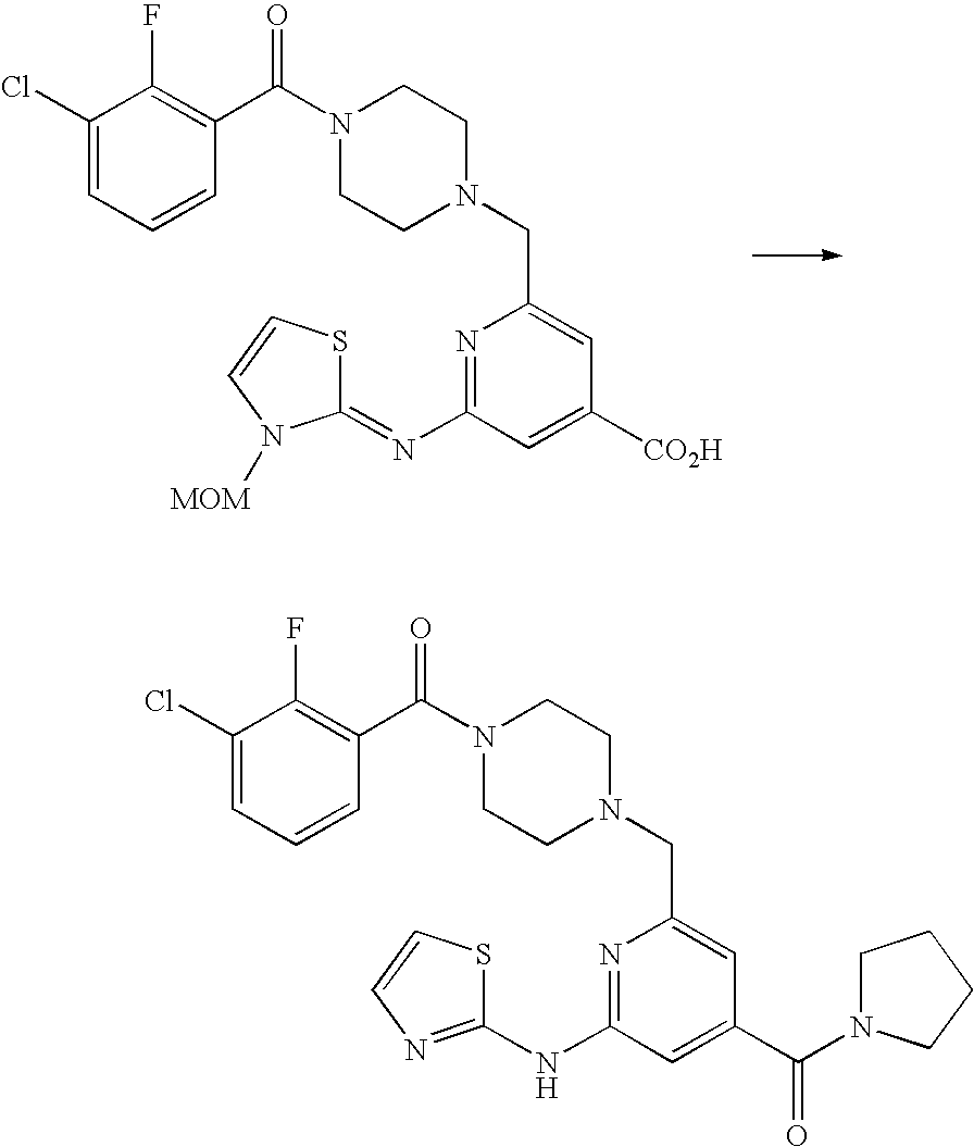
N1=C(N=C2SC=CN2[MOM])C=C([CO2H])C=C1CN1CCN(C(C2=C(F)C(Cl)=CC=C2)=O)CC1.N1=C(NC2=NC=CS2)C=C(C(N2CCCC2)=O)C=C1CN1CCN(C(C2=C(F)C(Cl)=CC=C2)=O)CC1
